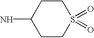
C1CS(=O)(=O)CCC1N
